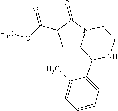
C1C2N(C(=O)C1C(OC)=O)CCNC2C1=CC=CC=C1C
